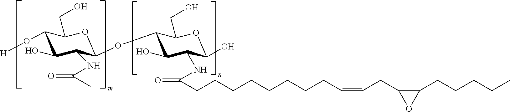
C1(O[H])C(O)C(NC(C)=O)C(OC2C(O)C(NC(CCCCCCCCC=CCC3OC3CCCCC)=O)C(O)OC2CO)OC1CO
